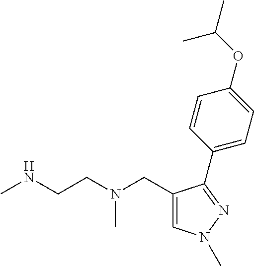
C1=C(CN(CCNC)C)C(C2=CC=C(OC(C)C)C=C2)=NN1C
